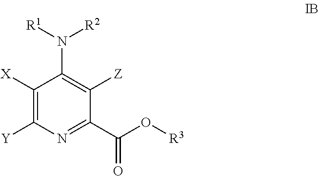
C1([X])=C([Y])N=C(C(O[R3])=O)C([Z])=C1N([R1])[R2]
